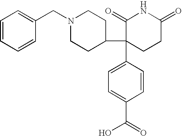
C1=CC=CC(CN2CCC(C3(C4=CC=C(C(=O)O)C=C4)CCC(=O)NC3=O)CC2)=C1
